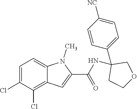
C1=C(Cl)C(Cl)=C2C(=C1)N(C)C(C(NC1(C3=CC=C([NC])C=C3)CCOC1)=O)=C2
